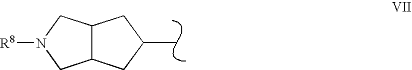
C12C(CC(C)C1)CN([R8])C2
